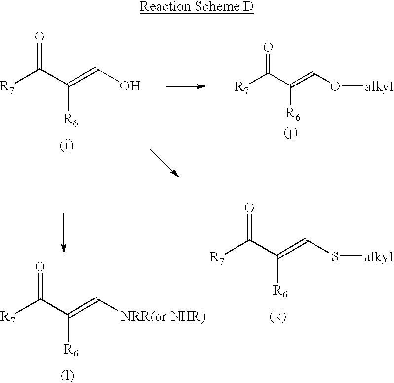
[R7]C(C(=CO)[R6])=O.[R7]C(C(=CO[alkyl])[R6])=O.[R7]C(C(=CS[alkyl])[R6])=O.[R7]C(C(=C[NRR(or NHR)])[R6])=O
